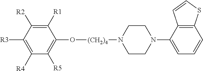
O([(CH2)4]N1CCN(C2=CC=CC3=C2C=CS3)CC1)C1=C([R5])C([R4])=C([R3])C([R2])=C1[R1]
